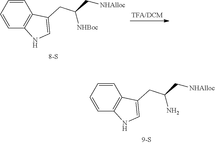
C1=CC=CC2=C1NC=C2CC([NHBoc])C[NHAlloc].C1=CC=CC2=C1NC=C2CC(N)C[NHAlloc]
